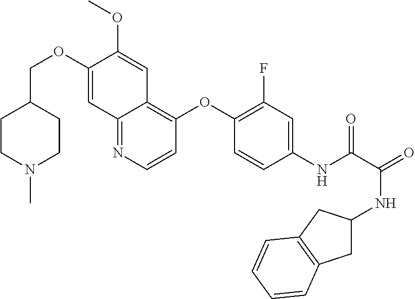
C1CN(C)CCC1COC1=CC2=NC=CC(OC3=C(F)C=C(NC(=O)C(NC4CC5=C(C4)C=CC=C5)=O)C=C3)=C2C=C1OC
